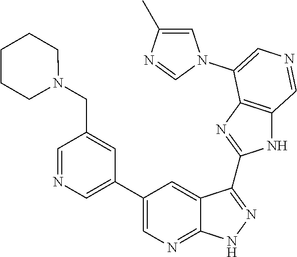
C1=NC=C(C2=CN=C3C(=C2)C(C2=NC4=C(N2)C=NC=C4N2C=C(C)N=C2)=NN3)C=C1CN1CCCCC1
